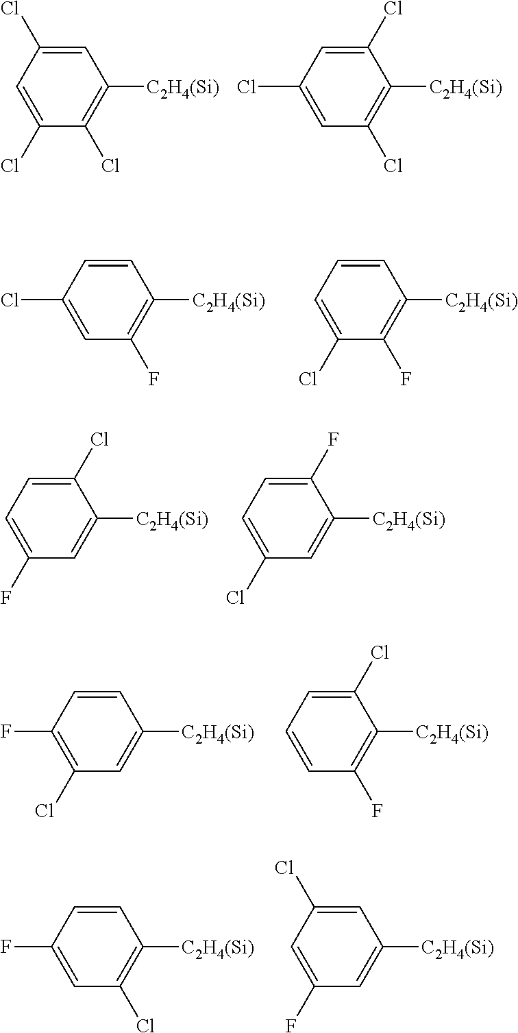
C1=C(Cl)C(Cl)=C([C2H4(Si)])C=C1Cl.C1(Cl)=CC(Cl)=C([C2H4(Si)])C(Cl)=C1.C1(Cl)=CC(F)=C([C2H4(Si)])C=C1.C1=C(Cl)C(F)=C([C2H4(Si)])C=C1.C1=C(F)C=C([C2H4(Si)])C(Cl)=C1.C1=C(Cl)C=C([C2H4(Si)])C(F)=C1.C1(F)=C(Cl)C=C([C2H4(Si)])C=C1.C1=CC(F)=C([C2H4(Si)])C(Cl)=C1.C1(F)=CC(Cl)=C([C2H4(Si)])C=C1.C1=C(F)C=C([C2H4(Si)])C=C1Cl
